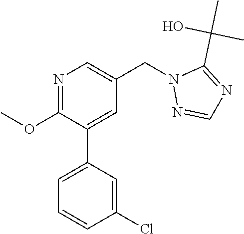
N1=C(OC)C(C2=CC=CC(Cl)=C2)=CC(CN2N=CN=C2C(C)(O)C)=C1
